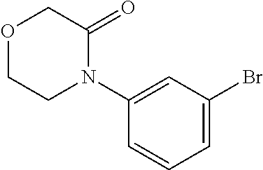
O1CCN(C2=CC(Br)=CC=C2)C(=O)C1
